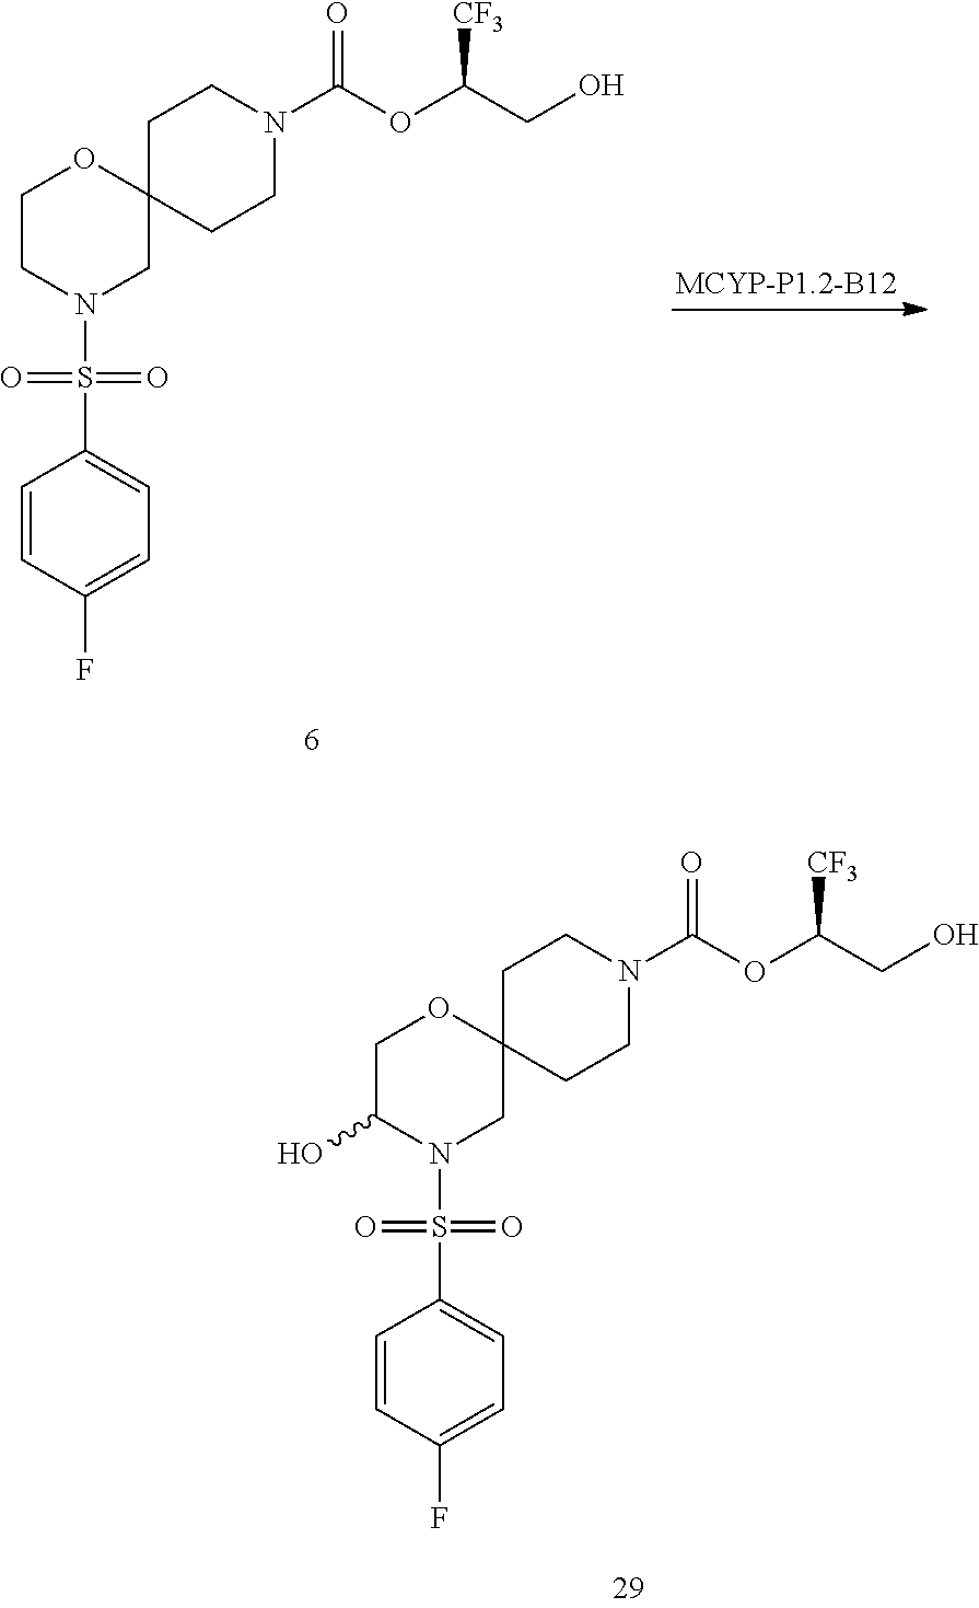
C1CN(S(C2=CC=C(F)C=C2)(=O)=O)CC2(O1)CCN(C(OC(CO)[CF3])=O)CC2.C1C(O)N(S(C2=CC=C(F)C=C2)(=O)=O)CC2(O1)CCN(C(OC(CO)[CF3])=O)CC2
